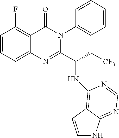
C1=CC=C2C(=C1F)C(=O)N(C1=CC=CC=C1)C(C(C[CF3])NC1=C3C(=NC=N1)NC=C3)=N2
